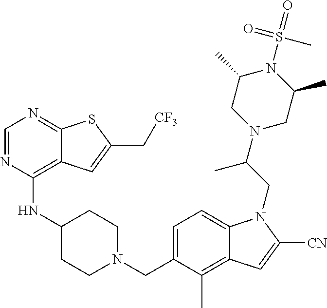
C1=NC(NC2CCN(CC3=CC=C4C(=C3C)C=C([CN])N4CC(N3CC(C)N(S(C)(=O)=O)C(C)C3)C)CC2)=C2C(=N1)SC(C[CF3])=C2
